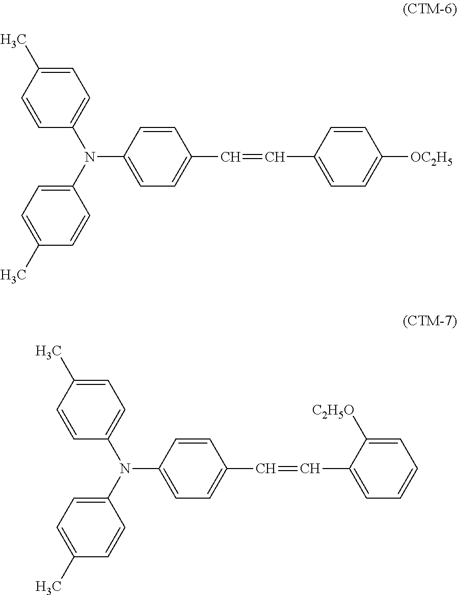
C1=CC(N(C2=CC=C(C)C=C2)C2=CC=C(C)C=C2)=CC=C1C=CC1=CC=C([OC2H5])C=C1.C1=CC(N(C2=CC=C(C)C=C2)C2=CC=C(C)C=C2)=CC=C1C=CC1=CC=CC=C1[C2H5O]
